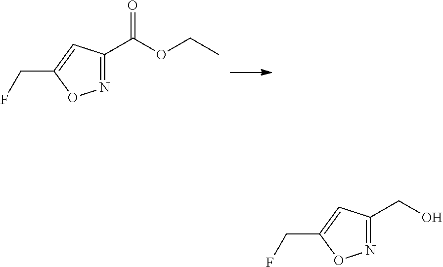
N1=C(C(OCC)=O)C=C(CF)O1.N1=C(CO)C=C(CF)O1
